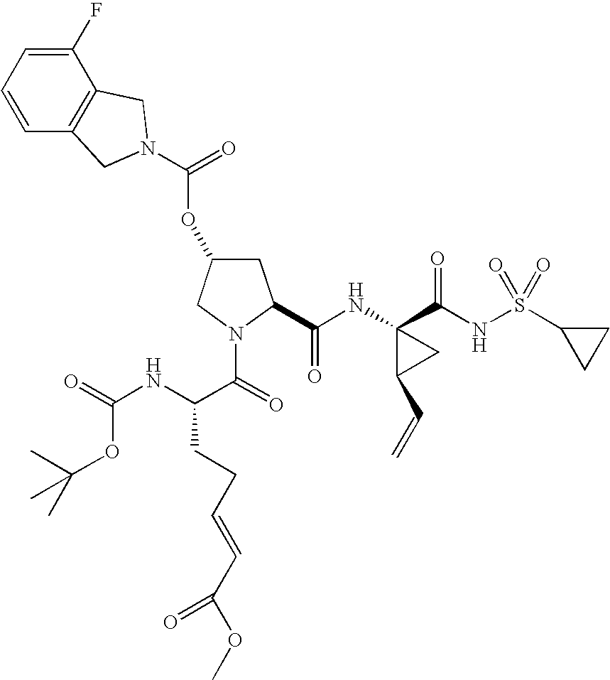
C1(F)=CC=CC2=C1CN(C(=O)OC1CC(C(NC3(C(NS(C4CC4)(=O)=O)=O)C(C=C)C3)=O)N(C(=O)C(NC(=O)OC(C)(C)C)CCC=CC(OC)=O)C1)C2
